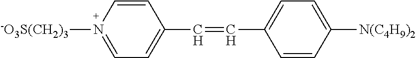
C1=CC(C=CC2=CC=C([N(C4H9)2])C=C2)=CC=N1[-O3S(CH2)3]
